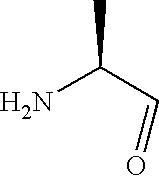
NC(C=O)C
